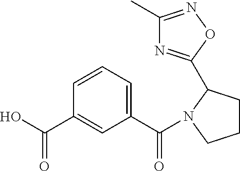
OC(C1=CC(C(=O)N2CCCC2C2=NC(C)=NO2)=CC=C1)=O
